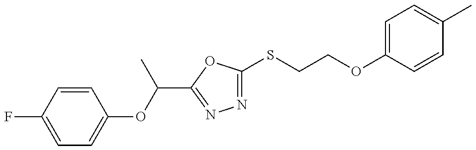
C1=C(F)C=CC(OC(C)C2=NN=C(SCCOC3=CC=C(C)C=C3)O2)=C1
